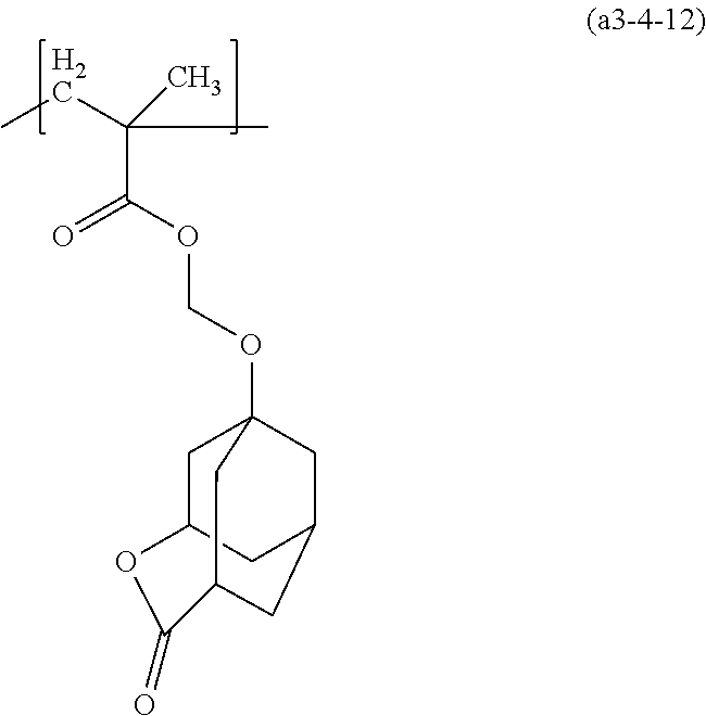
CCC(C)(C)C(=O)OCOC12CC3CC(C1)CC(C2)C(=O)O3
